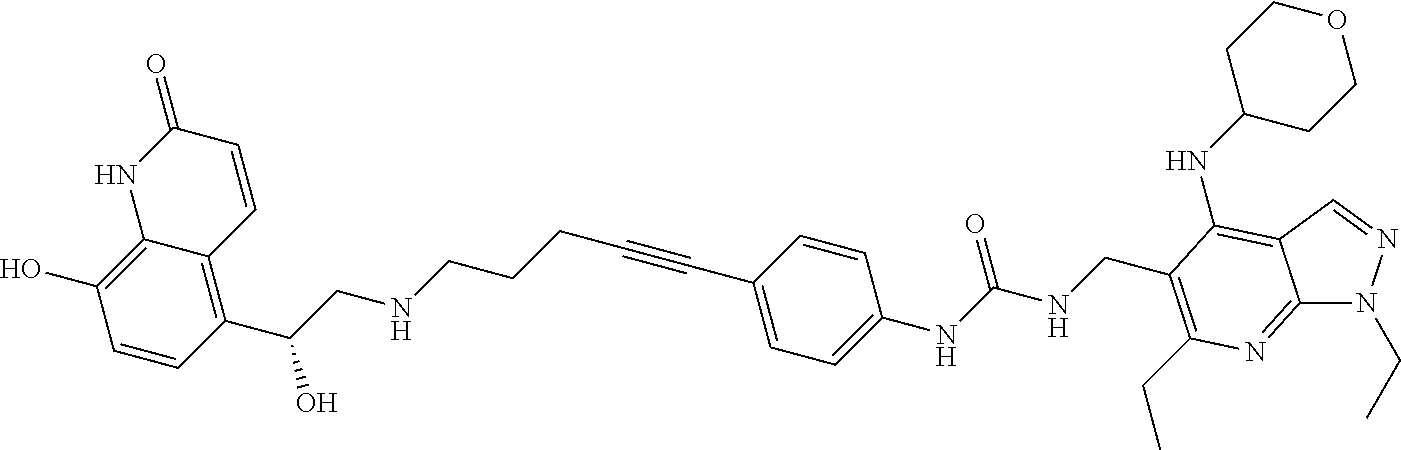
C1=CC(C(CNCCCC#CC2=CC=C(NC(NCC3=C(CC)N=C4N(CC)N=CC4=C3NC3CCOCC3)=O)C=C2)O)=C2C(=C1O)NC(=O)C=C2
